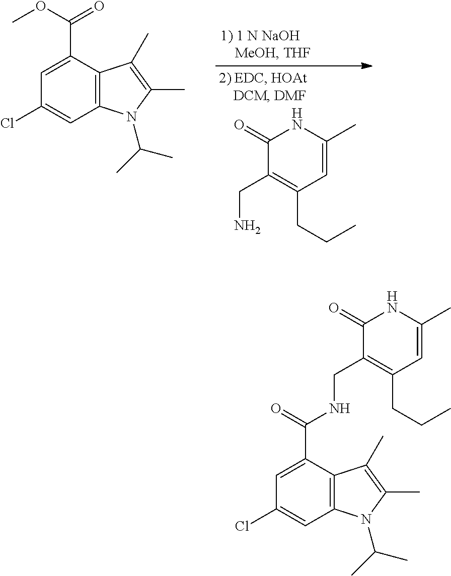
C1(=O)C(CN)=C(CCC)C=C(C)N1.C1=C(C(=O)OC)C2=C(C=C1Cl)N(C(C)C)C(C)=C2C.C1=C(C(=O)NCC2=C(CCC)C=C(C)NC2=O)C2=C(C=C1Cl)N(C(C)C)C(C)=C2C
